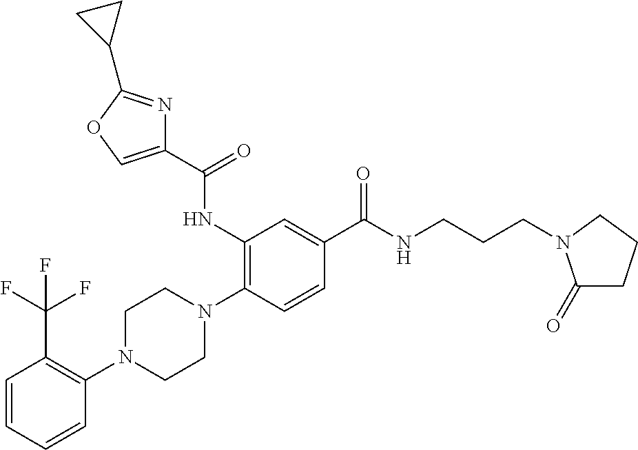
C1=CC=CC(N2CCN(C3=C(NC(=O)C4=COC(C5CC5)=N4)C=C(C(=O)NCCCN4C(=O)CCC4)C=C3)CC2)=C1C(F)(F)F
